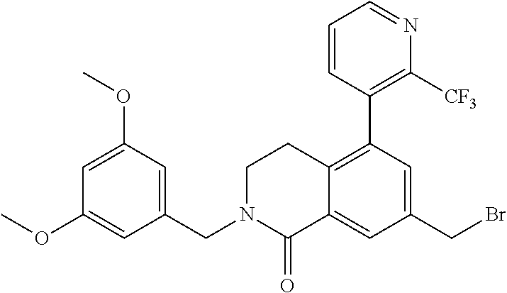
C1=C(OC)C=C(CN2C(=O)C3=CC(CBr)=CC(C4=C([CF3])N=CC=C4)=C3CC2)C=C1OC
